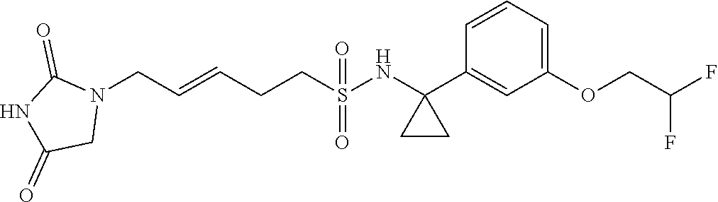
N1(CC=CCCS(=O)(=O)NC2(C3=CC(OCC(F)F)=CC=C3)CC2)C(=O)NC(=O)C1
